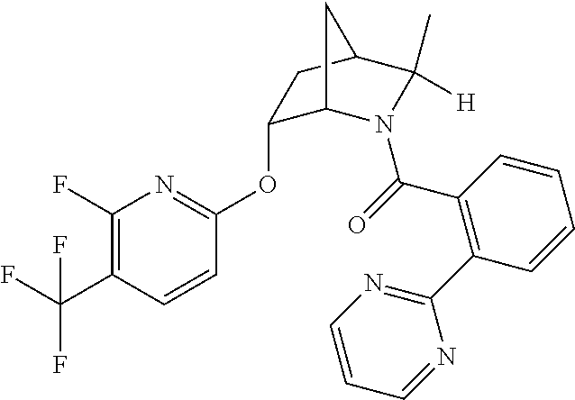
C1(OC2=NC(F)=C(C(F)(F)F)C=C2)C2N(C(=O)C3=C(C4=NC=CC=N4)C=CC=C3)C(C)([H])C(C1)C2
